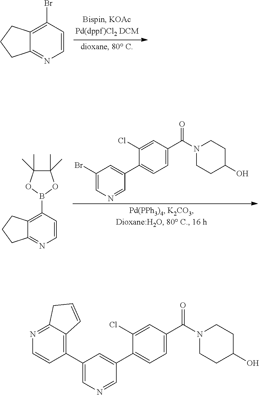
C12=C(Br)C=CN=C1CCC2.C12=C(B3OC(C)(C)C(C)(C)O3)C=CN=C1CCC2.C1(Br)=CN=CC(C2=CC=C(C(N3CCC(O)CC3)=O)C=C2Cl)=C1.C1(C2=C3C(=NC=C2)CC=C3)=CN=CC(C2=CC=C(C(N3CCC(O)CC3)=O)C=C2Cl)=C1
